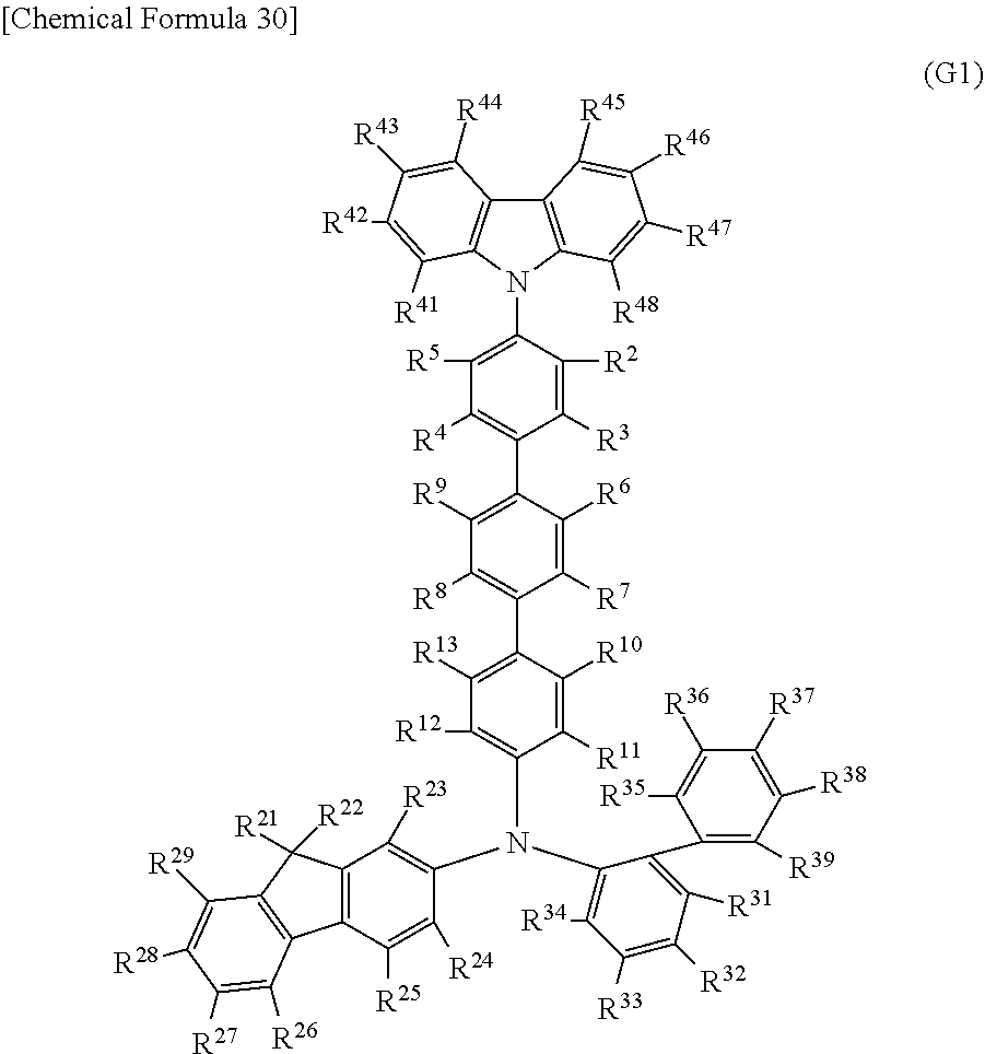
C1([R4])=C(C2=C([R9])C([R8])=C(C3=C([R13])C([R12])=C(N(C4=C([R34])C([R33])=C([R32])C([R31])=C4C4=C([R39])C([R38])=C([R37])C([R36])=C4[R35])C4=C([R23])C5=C(C([R25])=C4[R24])C4=C(C5([R22])[R21])C([R29])=C([R28])C([R27])=C4[R26])C([R11])=C3[R10])C([R7])=C2[R6])C([R3])=C([R2])C(N2C3=C(C([R45])=C([R46])C([R47])=C3[R48])C3=C2C([R41])=C([R42])C([R43])=C3[R44])=C1[R5]
